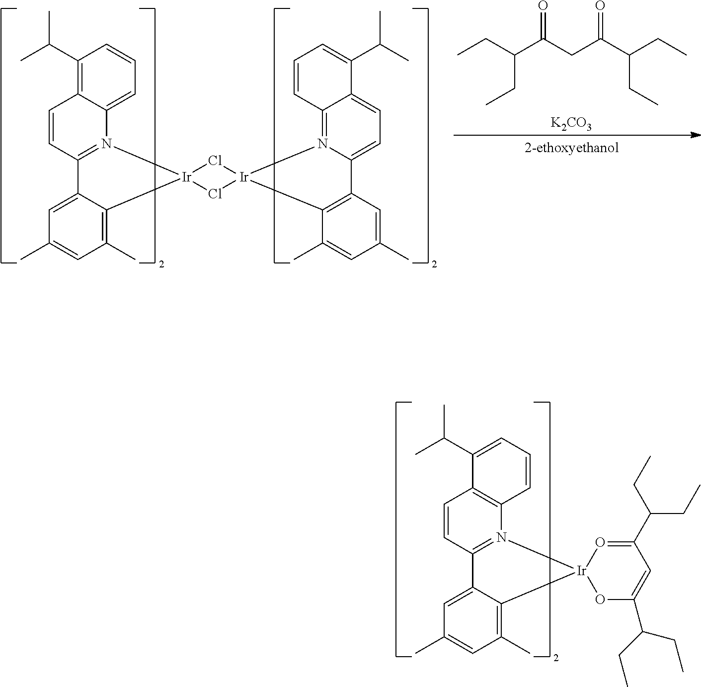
C1(C(C)C)=C2C(=CC=C1)N1=C(C=C2)C2=CC(C)=CC(C)=C2[Ir]12Cl[Ir]1(Cl2)N2=C3C(=CC=C2C2=C1C(C)=CC(C)=C2)C(C(C)C)=CC=C3.CCC(CC)C(=O)CC(=O)C(CC)CC.[K2CO3].C1(C(C)C)=CC=CC2=C1C=CC1=N2[Ir]2(C3=C(C)C=C(C)C=C13)OC(C(CC)CC)=CC(C(CC)CC)=O2
